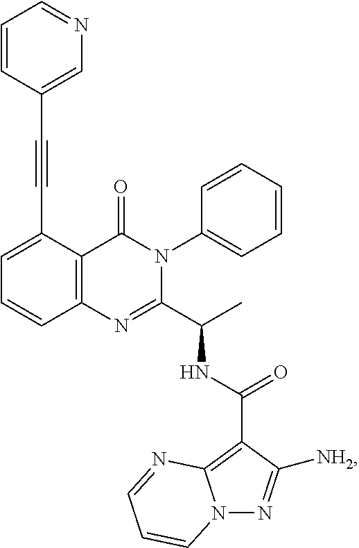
C(#CC1=CC=CC2=C1C(=O)N(C1=CC=CC=C1)C(C(C)NC(C1=C3N(N=C1[NH2])C=CC=N3)=O)=N2)C1=CN=CC=C1
